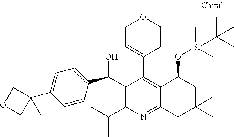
C1(C(O)C2=CC=C(C3(C)COC3)C=C2)=C(C(C)C)N=C2C(=C1C1=CCOCC1)C(O[Si](C)(C)C(C)(C)C)CC(C)(C)C2
